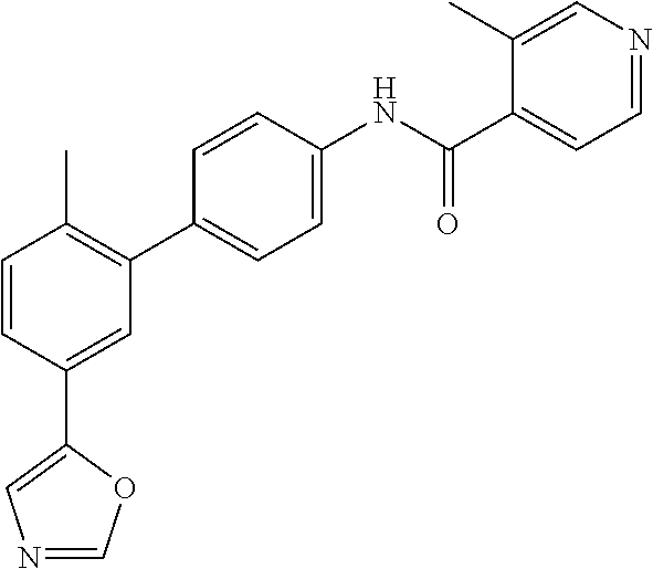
C1=CC(C2=CN=CO2)=CC(C2=CC=C(NC(C3=CC=NC=C3C)=O)C=C2)=C1C
